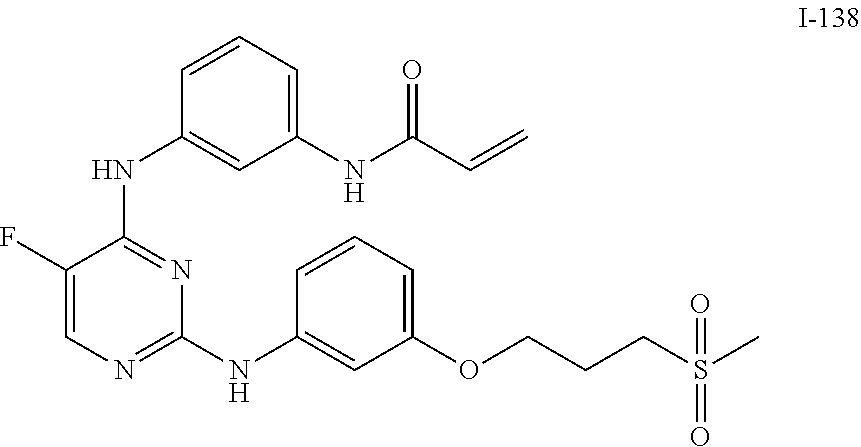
C1(F)=CN=C(NC2=CC(OCCCS(C)(=O)=O)=CC=C2)N=C1NC1=CC(NC(C=C)=O)=CC=C1
